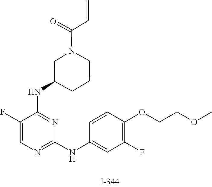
C1(F)=CN=C(NC2=CC(F)=C(OCCOC)C=C2)N=C1NC1CCCN(C(C=C)=O)C1
